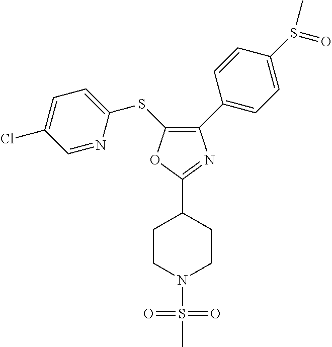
C1(C2=CC=C(S(=O)C)C=C2)=C(SC2=CC=C(Cl)C=N2)OC(C2CCN(S(C)(=O)=O)CC2)=N1
